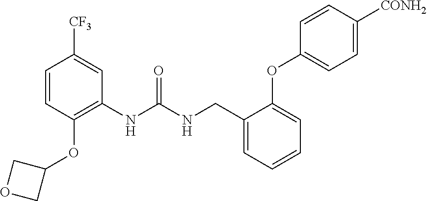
C1=CC(OC2COC2)=C(NC(NCC2=CC=CC=C2OC2=CC=C([CONH2])C=C2)=O)C=C1[CF3]
